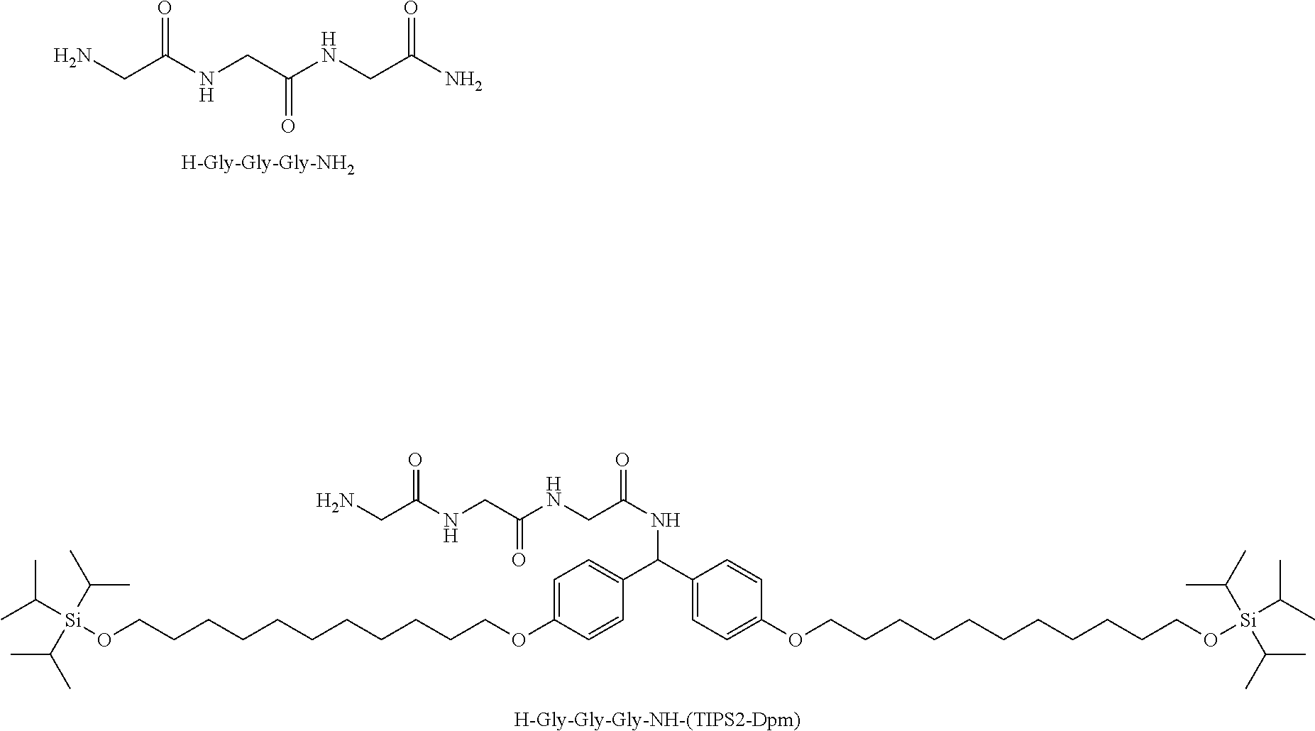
C(C(NCC(NCC(N)=O)=O)=O)N.[H-Gly-Gly-Gly-NH2].C(C(NCC(NCC(NC(C1=CC=C(OCCCCCCCCCCCO[Si](C(C)C)(C(C)C)C(C)C)C=C1)C1=CC=C(OCCCCCCCCCCCO[Si](C(C)C)(C(C)C)C(C)C)C=C1)=O)=O)=O)N.[H-Gly-Gly-Gly-NH-(TIPS2-Dpm)]
